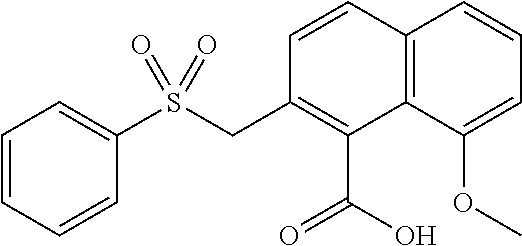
C1=CC=CC(S(CC2=C(C(O)=O)C3=C(C=C2)C=CC=C3OC)(=O)=O)=C1
